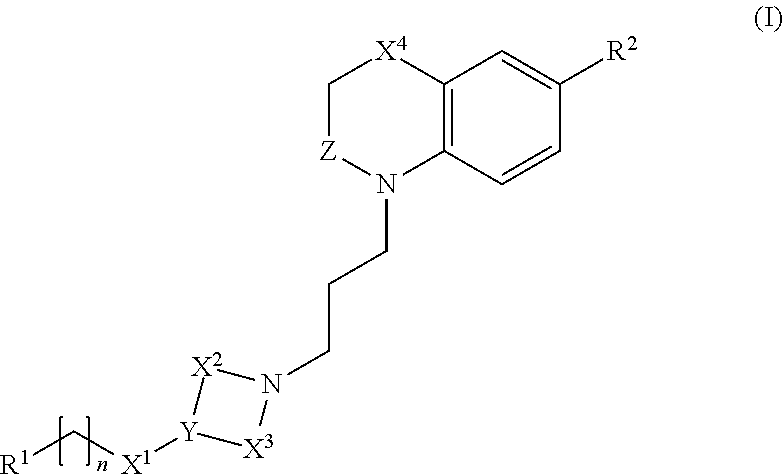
C1[Z]N(CCCN2[X2][Y]([X1]C[R1])[X3]2)C2=C([X4]1)C=C([R2])C=C2
